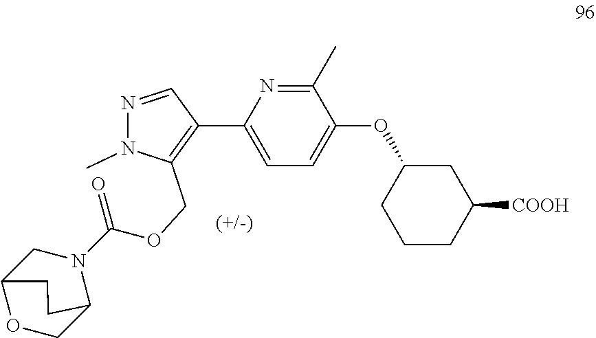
C1=C(C2=C(COC(N3CC4OCC3CC4)=O)N(C)N=C2)N=C(C)C(OC2CCCC([COOH])C2)=C1
